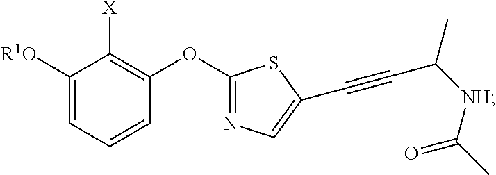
C1([R1O])=CC=CC(OC2=NC=C(C#CC(C)[NH]C(=O)C)S2)=C1[X]
